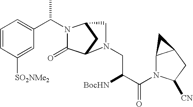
C(N1C(=O)C2CC1CN2CC([BocHN])C(=O)N1C2C(CC1[CN])C2)(C1=CC=CC([SO2NMe2])=C1)C
